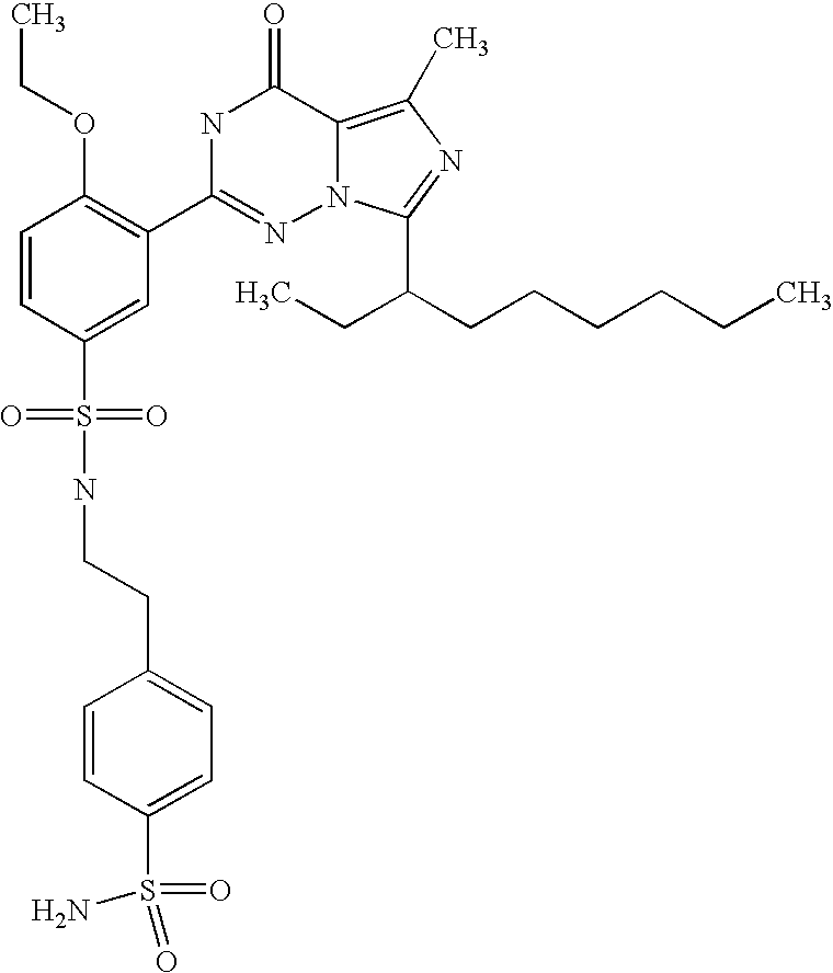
C1=CC(S(NCCC2=CC=C(S(=O)(=O)N)C=C2)(=O)=O)=CC(C2=NN3C(=C(C)N=C3C(CCCCCC)CC)C(=O)N2)=C1OCC
